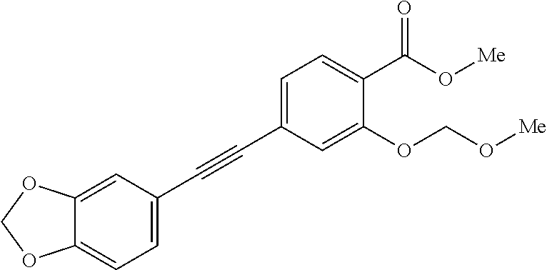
C1=C(C#CC2=CC=C3C(=C2)OCO3)C=C(OCO[Me])C(C(=O)O[Me])=C1
